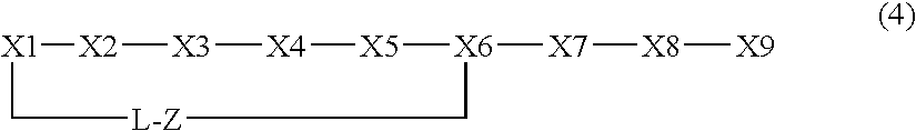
[X1]1[X2][X3][X4][X5][X6]([X7][X8][X9])C[L-Z]C1
